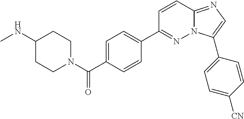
C1=C(C(=O)N2CCC(NC)CC2)C=CC(C2=NN3C(=NC=C3C3=CC=C([CN])C=C3)C=C2)=C1
